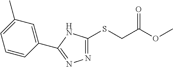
N1=C(SCC(OC)=O)NC(C2=CC(C)=CC=C2)=N1
